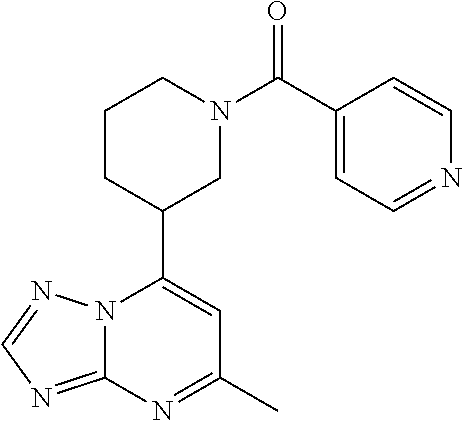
N12C(=NC=N1)N=C(C)C=C2C1CN(C(=O)C2=CC=NC=C2)CCC1
